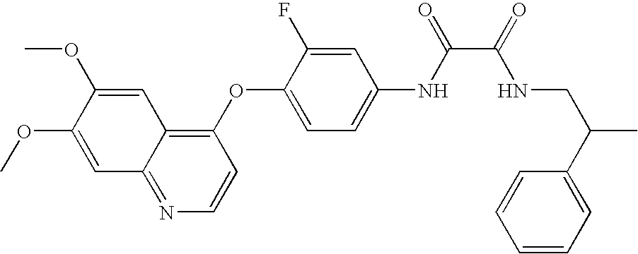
C1(OC2=CC=C(NC(C(=O)NCC(C)C3=CC=CC=C3)=O)C=C2F)=C2C(=NC=C1)C=C(OC)C(OC)=C2
